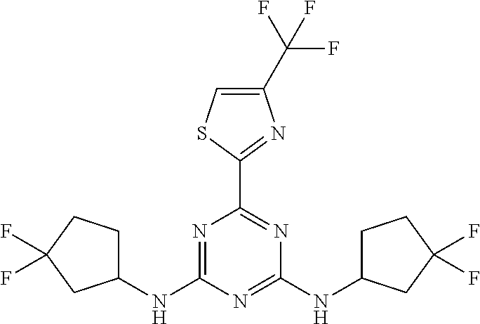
N(C1=NC(C2=NC(C(F)(F)F)=CS2)=NC(NC2CCC(F)(F)C2)=N1)C1CCC(F)(F)C1
